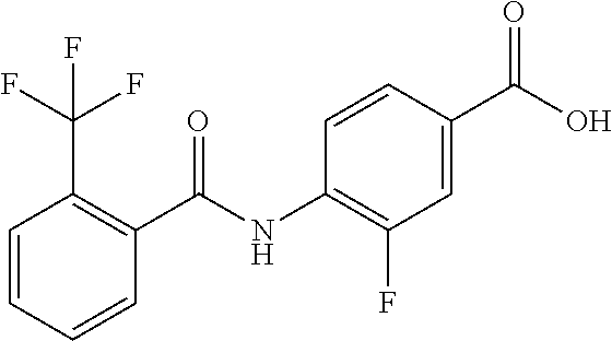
C1=CC=CC(C(NC2=C(F)C=C(C(O)=O)C=C2)=O)=C1C(F)(F)F
